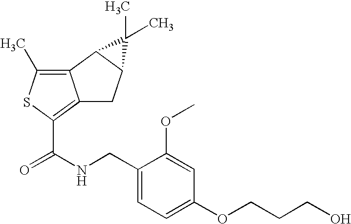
C12=C(C)SC(C(NCC3=CC=C(OCCCO)C=C3OC)=O)=C1CC1C2C1(C)C
